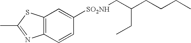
C12=C(C=CC([SO2NH]CC(CC)CCCC)=C1)N=C(C)S2
